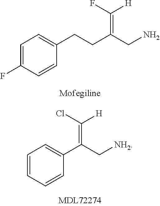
C1=C(F)C=CC(CCC(CN)=C(F)[H])=C1.C1=CC=CC(C(C[NH2])=C(Cl)[H])=C1
